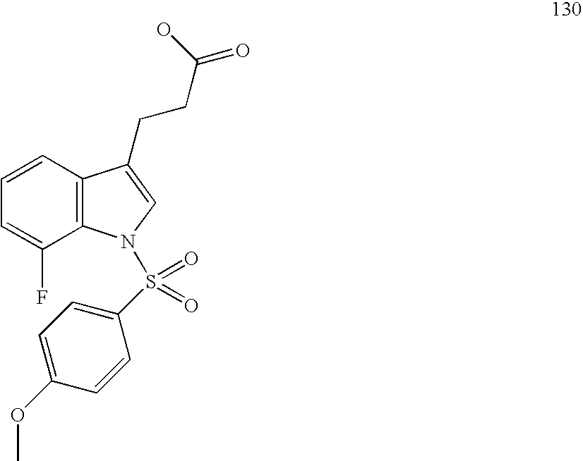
C1=CC2=C(C(F)=C1)N(S(=O)(=O)C1=CC=C(OC)C=C1)C=C2CCC(=O)O
